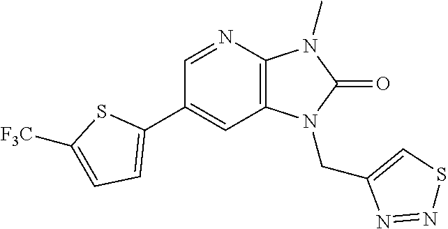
C12=C(N=CC(C3=CC=C([F3C])S3)=C1)N(C)C(=O)N2CC1=CSN=N1
